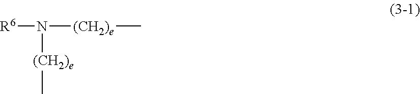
[R6]N([(CH2)e]C)[(CH2)e]C
